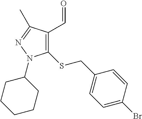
C1(SCC2=CC=C(Br)C=C2)=C(C=O)C(C)=NN1C1CCCCC1
